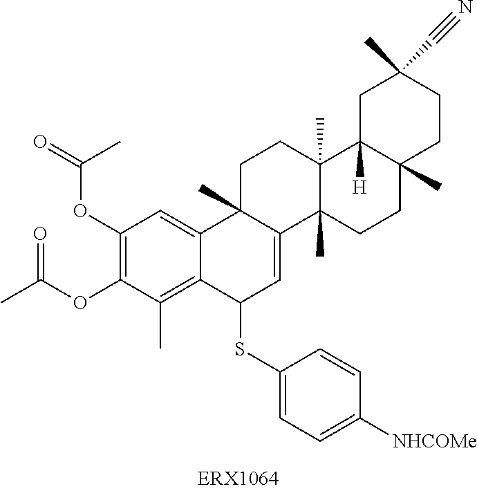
C1(OC(=O)C)=C(OC(C)=O)C(C)=C2C(=C1)C1(C)C(=CC2SC2=CC=C([NHCOMe])C=C2)C2(C)C(C)(CC1)C1([H])C(C)(CC2)CCC(C)(C#N)C1
